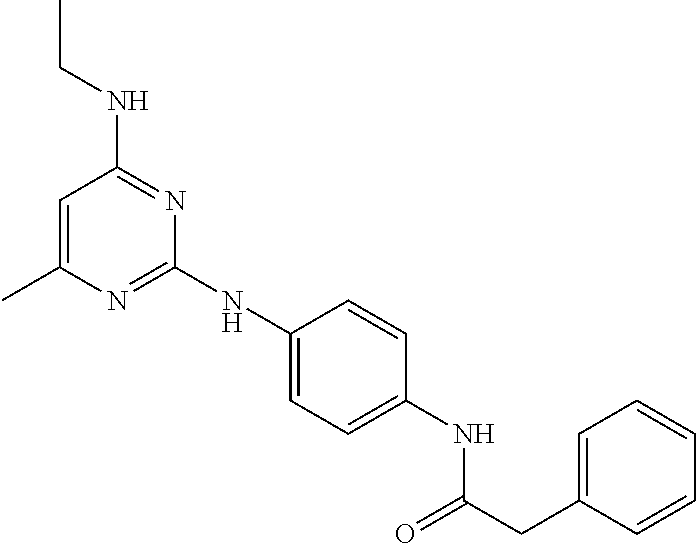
C1=C(C)N=C(NC2=CC=C(NC(CC3=CC=CC=C3)=O)C=C2)N=C1NCC
